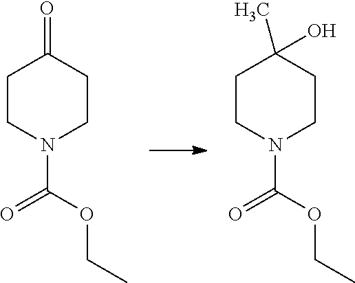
C1CN(C(OCC)=O)CCC1=O.C1CN(C(OCC)=O)CCC1(O)C
